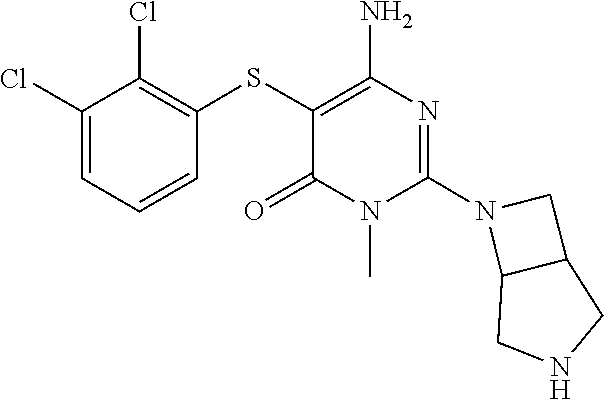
N1(C2=NC(N)=C(SC3=C(Cl)C(Cl)=CC=C3)C(=O)N2C)C2C(C1)CNC2
